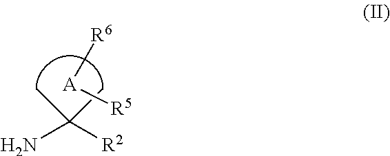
[A]([R6])[R5].NC(C)(C)[R2]
